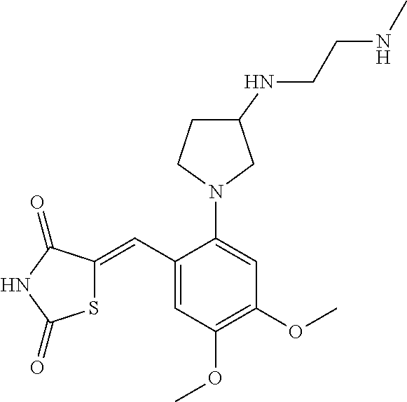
S1C(=CC2=CC(OC)=C(OC)C=C2N2CC(NCCNC)CC2)C(=O)NC1=O
